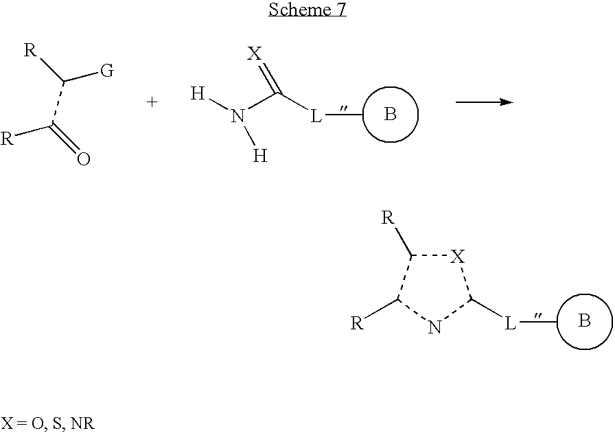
B.[L](C)C(N([H])[H])=[X].[G]C([R])C(=O)[R].[X]1C([R])C([R])NC1[L]C.B
